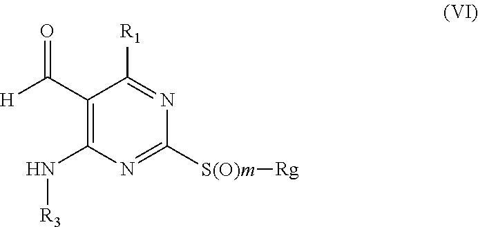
C1(C([H])=O)=C(N[R3])N=C([S(O)m][Rg])N=C1[R1]
